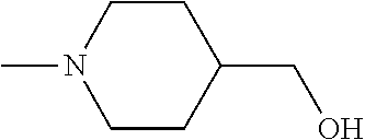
CN1CCC(CO)CC1
